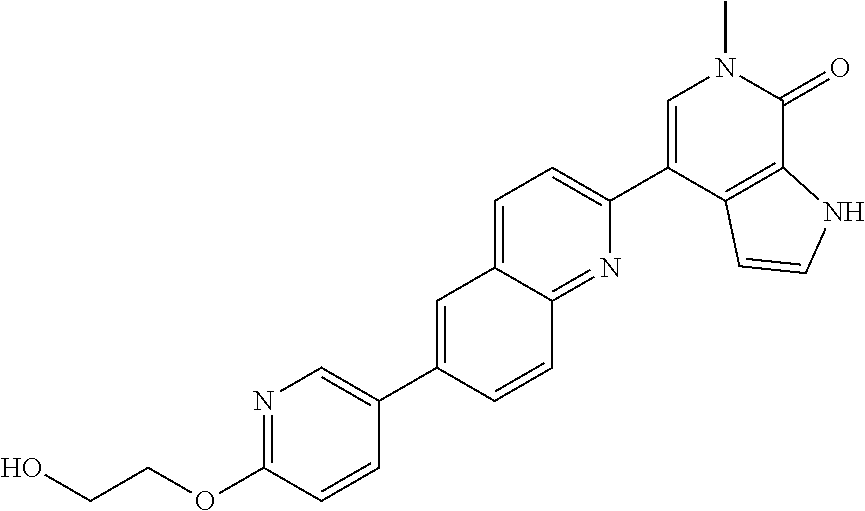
C(OC1=NC=C(C2=CC3=CC=C(C4=CN(C)C(=O)C5=C4C=CN5)N=C3C=C2)C=C1)CO
